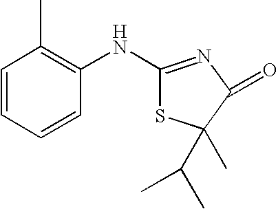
C1=CC=CC(NC2=NC(=O)C(C)(C(C)C)S2)=C1C
